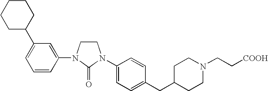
C1CN(C2=CC(C3CCCCC3)=CC=C2)C(=O)N1C1=CC=C(CC2CCN(CC[COOH])CC2)C=C1
